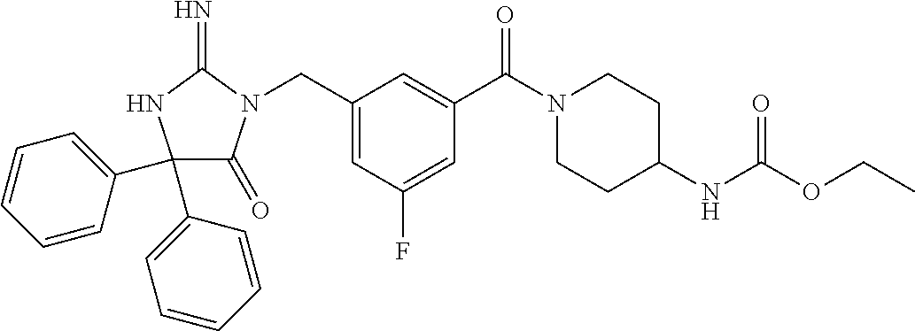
C1(C2=CC=CC=C2)(C2=CC=CC=C2)C(=O)N(CC2=CC(F)=CC(C(N3CCC(NC(OCC)=O)CC3)=O)=C2)C(=N)N1
